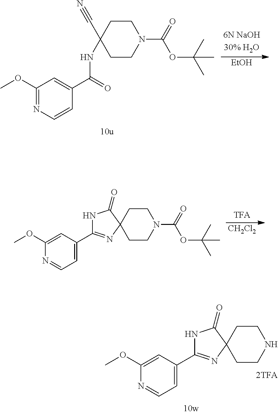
C1CC2(CCN1)C(=O)NC(C1=CC=NC(OC)=C1)=N2.[CH2Cl2].C1CC2(CCN1C(=O)OC(C)(C)C)C(=O)NC(C1=CC=NC(OC)=C1)=N2.C1CC(C#N)(NC(=O)C2=CC(OC)=NC=C2)CCN1C(=O)OC(C)(C)C.[EtOH]
